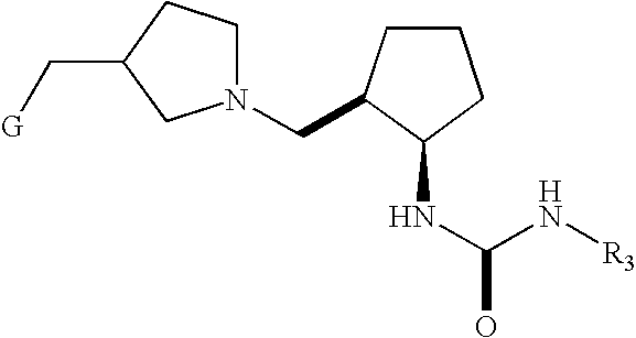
N1(CC2CCCC2NC(N[R3])O)CCC(C[G])C1
